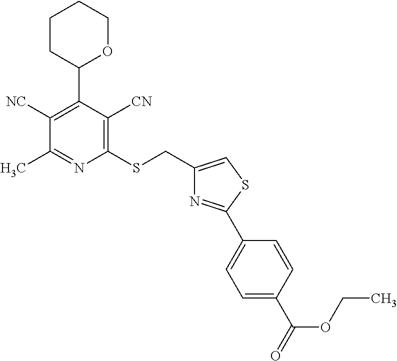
C1(CSC2=C([CN])C(C3OCCCC3)=C([NC])C(C)=N2)=CSC(C2=CC=C(C(=O)OCC)C=C2)=N1
